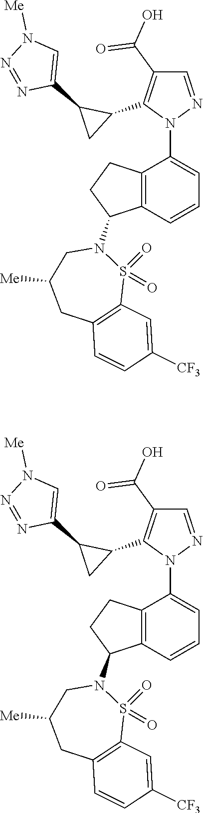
C12=C(C=CC=C1N1N=CC(C(O)=O)=C1C1C(C3=CN([Me])N=N3)C1)C(N1CC([Me])CC3=C(S1(=O)=O)C=C([CF3])C=C3)CC2.C12=C(C=CC=C1N1N=CC(C(O)=O)=C1C1C(C3=CN([Me])N=N3)C1)C(N1CC([Me])CC3=C(S1(=O)=O)C=C([CF3])C=C3)CC2
